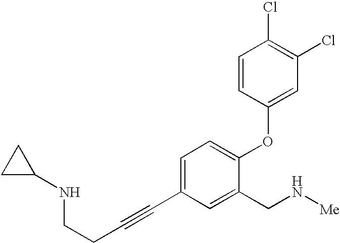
C1C(NCCC#CC2=CC=C(OC3=CC(Cl)=C(Cl)C=C3)C(CN[Me])=C2)C1
